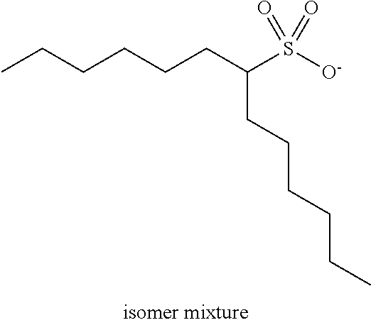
C(S([O-])(=O)=O)(CCCCCC)CCCCCC
